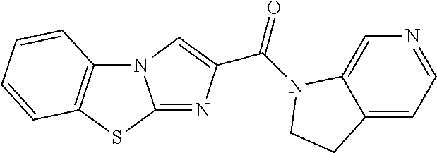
N12C3=C(SC1=NC(C(=O)N1C4=CN=CC=C4CC1)=C2)C=CC=C3
